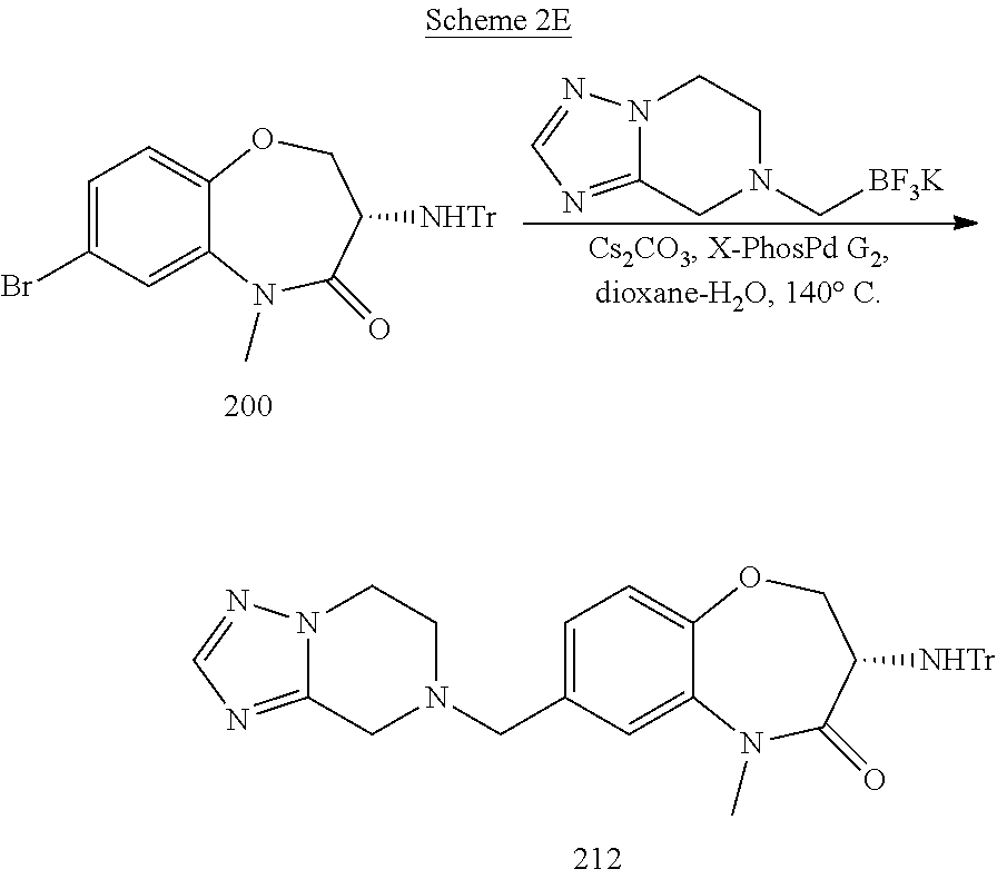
C1=C2C(=CC(CN3CCN4C(=NC=N4)C3)=C1)N(C)C(=O)C([NHTr])CO2.C1=C2C(=CC(Br)=C1)N(C)C(=O)C([NHTr])CO2.N12C(=NC=N1)CN(C[BF3K])CC2
